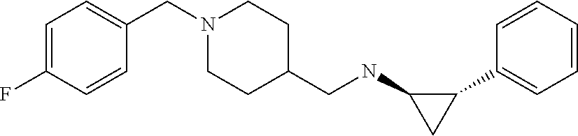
C1=CC=CC(C2C(NCC3CCN(CC4=CC=C(F)C=C4)CC3)C2)=C1
